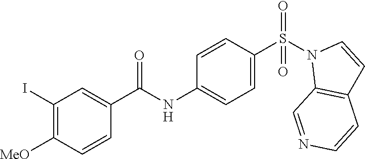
C1(I)=C([MeO])C=CC(C(NC2=CC=C(S(N3C4=C(C=C3)C=CN=C4)(=O)=O)C=C2)=O)=C1
